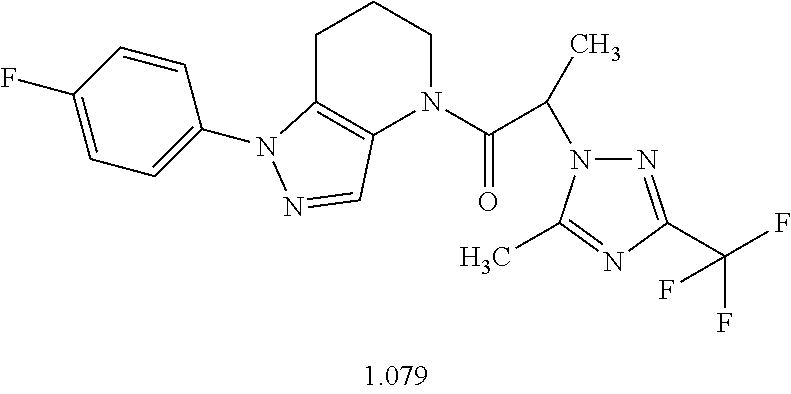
C1C2=C(N(C(C(C)N3N=C(C(F)(F)F)N=C3C)=O)CC1)C=NN2C1=CC=C(F)C=C1
